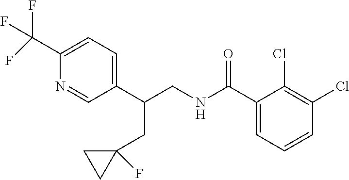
C1(C(F)(F)F)=CC=C(C(CNC(C2=CC=CC(Cl)=C2Cl)=O)CC2(F)CC2)C=N1
